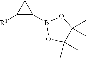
C1(B2OC(C)(C)C(C)(C)O2)CC1[R1]
